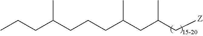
C(C(CCCC(CC(C[Z])C)C)C)CC
